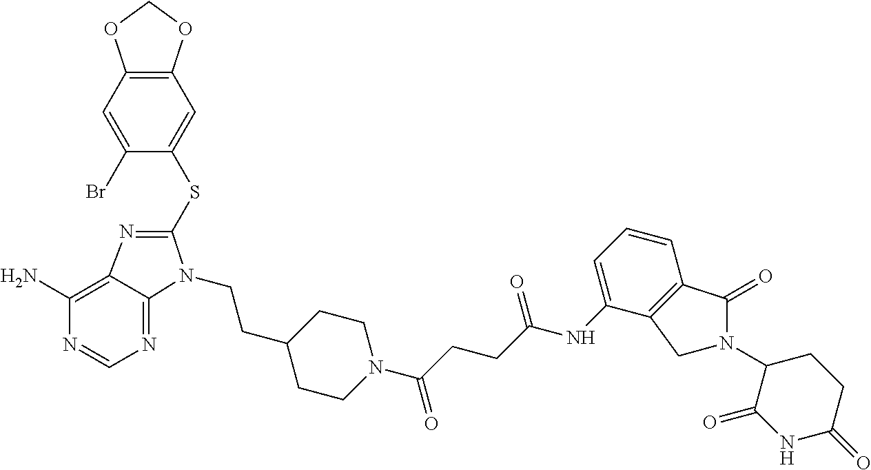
O=C(CCC(NC1=CC=CC2=C1CN(C1C(=O)NC(=O)CC1)C2=O)=O)N1CCC(CCN2C(SC3=CC4=C(OCO4)C=C3Br)=NC3=C(N)N=CN=C23)CC1
